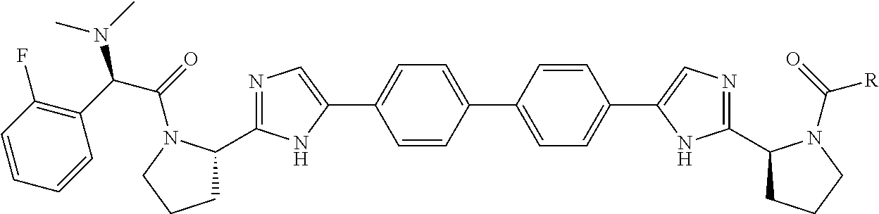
C1=C(C2=CN=C(C3CCCN3C(C(C3=C(F)C=CC=C3)N(C)C)=O)N2)C=CC(C2=CC=C(C3=CN=C(C4CCCN4C([R])=O)N3)C=C2)=C1
